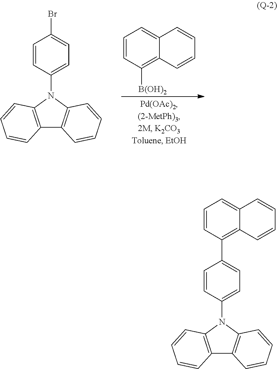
C1=CC([B(OH)2])=C2C(=C1)C=CC=C2.C12=C(N(C3=CC=C(Br)C=C3)C3=C1C=CC=C3)C=CC=C2.C12=C(N(C3=CC=C(C4=C5C(=CC=C4)C=CC=C5)C=C3)C3=C1C=CC=C3)C=CC=C2
